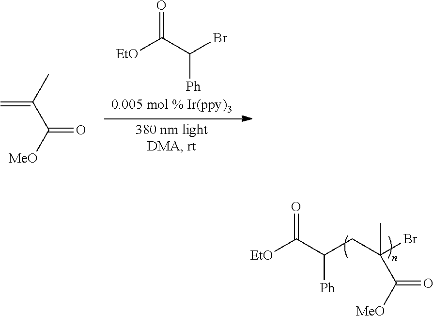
[EtO]C(C(CC(Br)(C([MeO])=O)C)[Ph])=O.C(=O)([MeO])C(=C)C.O=C(C(Br)[Ph])[EtO]
